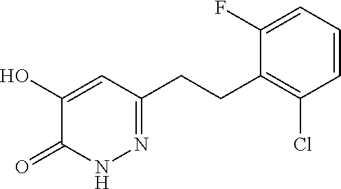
C1(O)=CC(CCC2=C(Cl)C=CC=C2F)=NNC1=O
